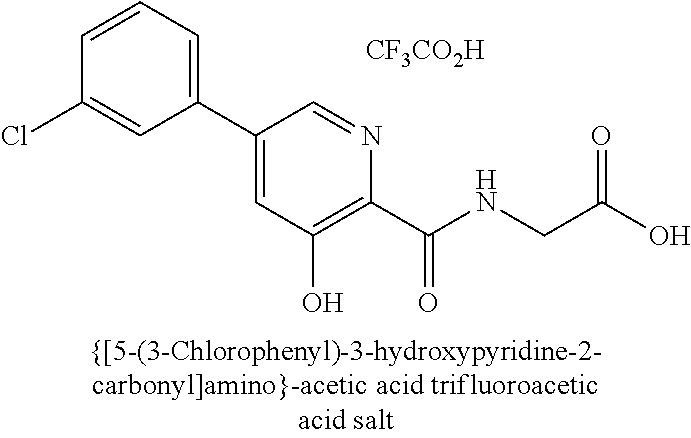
C1=CC(Cl)=CC(C2=CC(O)=C(C(NCC(O)=O)=O)N=C2)=C1.[CF3CO2H]
